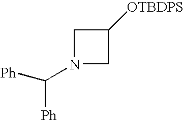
C([Ph])(N1CC([OTBDPS])C1)[Ph]
